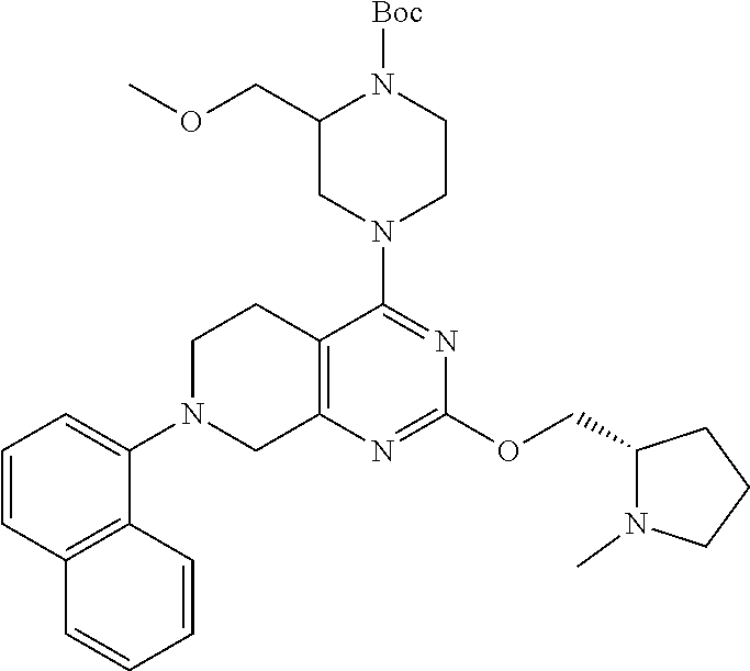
N1(C2=NC(OCC3N(C)CCC3)=NC3=C2CCN(C2=CC=CC4=C2C=CC=C4)C3)CCN([Boc])C(COC)C1
